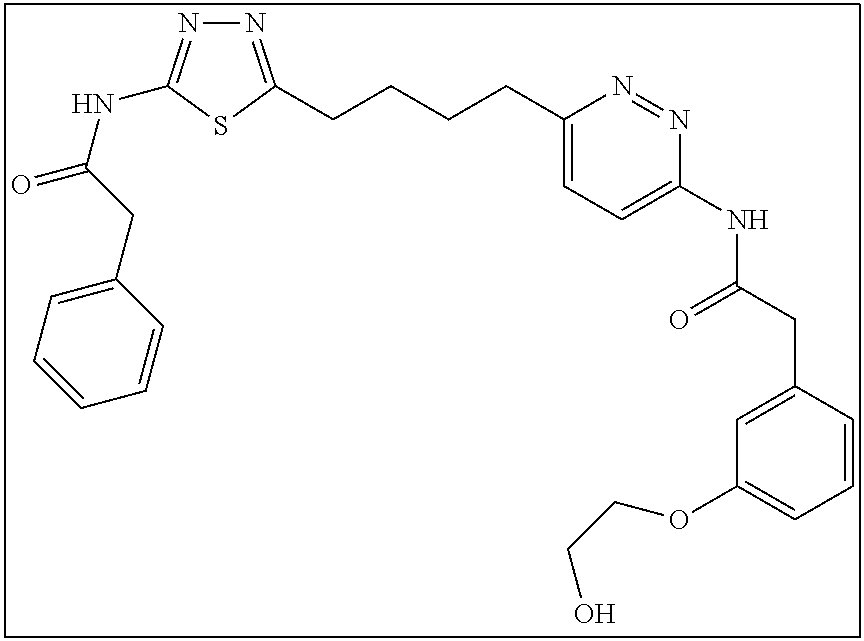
N1=C(CCCCC2=CC=C(NC(CC3=CC(OCCO)=CC=C3)=O)N=N2)SC(NC(=O)CC2=CC=CC=C2)=N1
